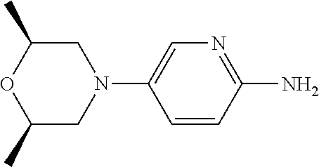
C1(C)CN(C2=CN=C(N)C=C2)CC(C)O1
